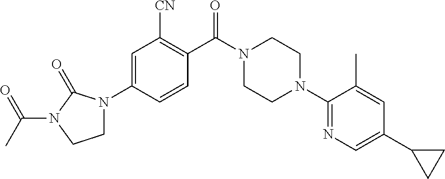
C1N(C2=CC([CN])=C(C(N3CCN(C4=NC=C(C5CC5)C=C4C)CC3)=O)C=C2)C(=O)N(C(C)=O)C1
